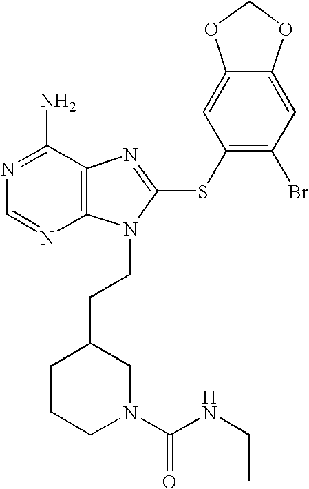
N1=C(N)C2=C(N=C1)N(CCC1CCCN(C(NCC)=O)C1)C(SC1=C(Br)C=C3C(=C1)OCO3)=N2
